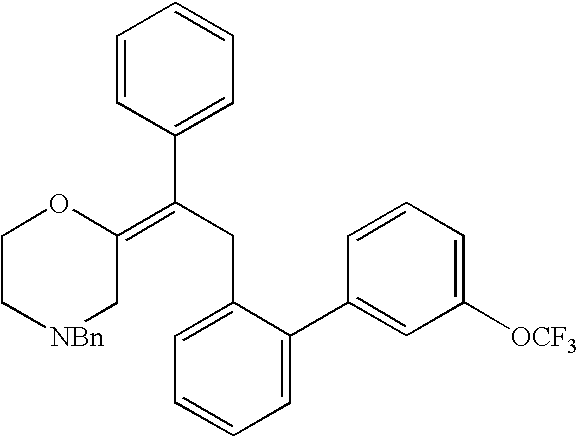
C1=C(C2=CC([OCF3])=CC=C2)C(CC(=C2C[NBn]CCO2)C2=CC=CC=C2)=CC=C1
